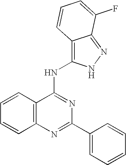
C12=C(N=C(C3=CC=CC=C3)N=C1NC1=C3C(=NN1)C(F)=CC=C3)C=CC=C2
